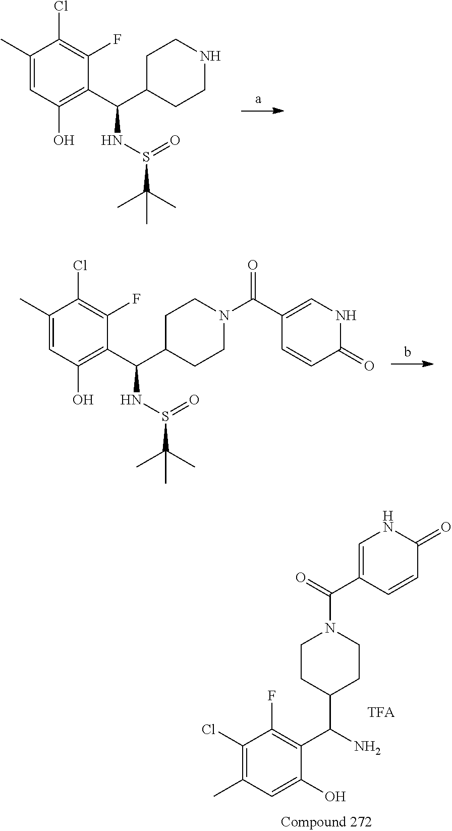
C1=C(C(=O)N2CCC(C(N)C3=C(F)C(Cl)=C(C)C=C3O)CC2)C=CC(=O)N1.C1(C)=CC(O)=C(C(C2CCNCC2)NS(C(C)(C)C)=O)C(F)=C1Cl.C1(C)=CC(O)=C(C(C2CCN(C(C3=CNC(=O)C=C3)=O)CC2)NS(C(C)(C)C)=O)C(F)=C1Cl
